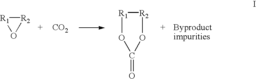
[R2]1[R1]O1.[CO2].O1C(=O)O[R1][R2]1
